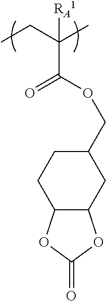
CCC(C)(C(OCC1CC2C(CC1)OC(=O)O2)=O)[RA1]
